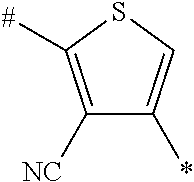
C1([NC])=C([#])SC=C1*
